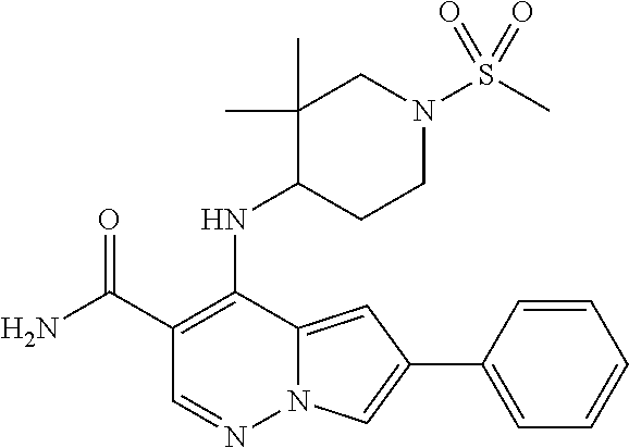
NC(C1=C(NC2CCN(S(C)(=O)=O)CC2(C)C)C2=CC(C3=CC=CC=C3)=CN2N=C1)=O
